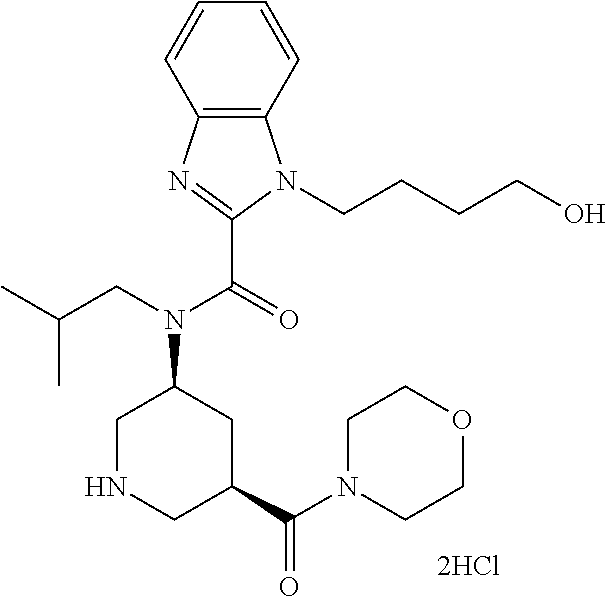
C1NCC(C(N2CCOCC2)=O)CC1N(CC(C)C)C(=O)C1=NC2=C(N1CCCCO)C=CC=C2
